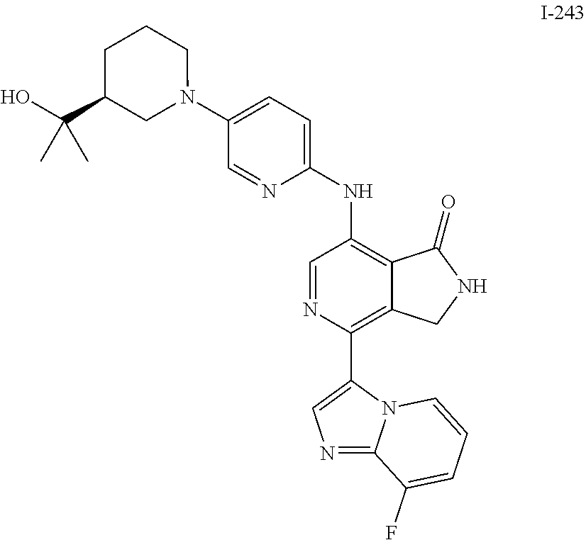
C12=C(NC3=CC=C(N4CC(C(O)(C)C)CCC4)C=N3)C=NC(C3=CN=C4N3C=CC=C4F)=C1CNC2=O
